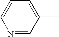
C1=CC=C(C)C=N1
